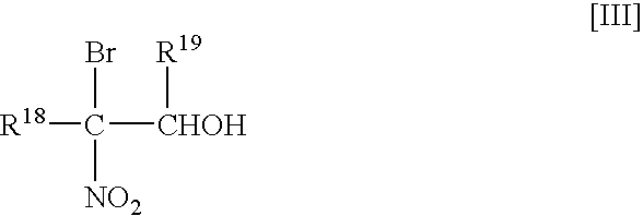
[R18]C([CHOH][R19])(Br)[NO2]
